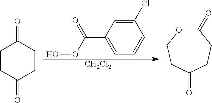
C1(Cl)=CC(C(OO)=O)=CC=C1.[CH2Cl2].C1CC(=O)CCC1=O.C1(=O)OCCC(=O)CC1
